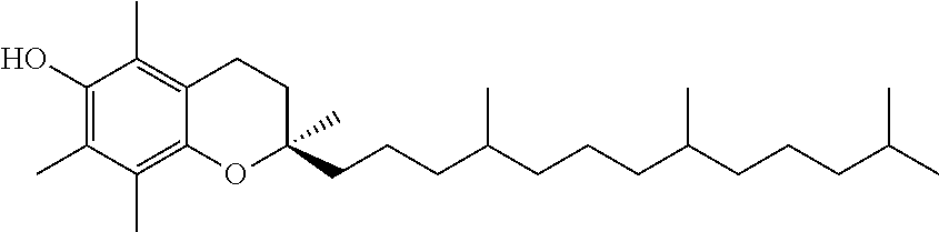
C1(O)=C(C)C(C)=C2C(=C1C)CCC(CCCC(CCCC(CCCC(C)C)C)C)(C)O2
